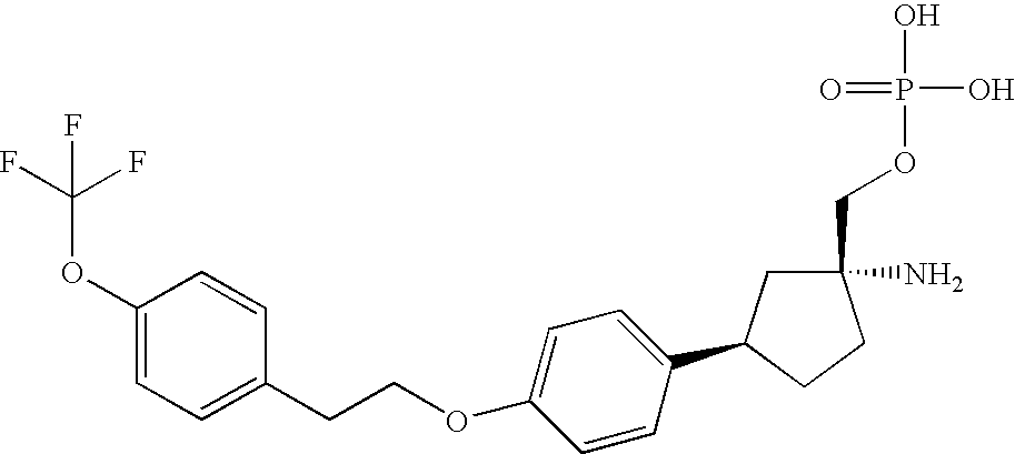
C1(OC(F)(F)F)=CC=C(CCOC2=CC=C(C3CC(N)(COP(O)(=O)O)CC3)C=C2)C=C1
